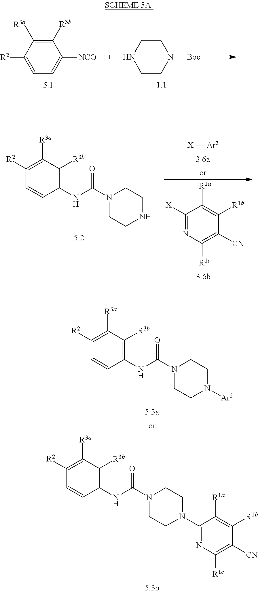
C1(NC(N2CCN([Ar2])CC2)=O)=C([R3b])C([R3a])=C([R2])C=C1.C1(NC(N2CCN(C3=NC([R1c])=C([CN])C([R1b])=C3[R1a])CC2)=O)=C([R3b])C([R3a])=C([R2])C=C1.C1([R3b])=C([R3a])C([R2])=CC=C1[NCO].C1CNCCN1[Boc].C1(NC(N2CCNCC2)=O)=C([R3b])C([R3a])=C([R2])C=C1.[X][Ar2].C1([X])=NC([R1c])=C([CN])C([R1b])=C1[R1a]
